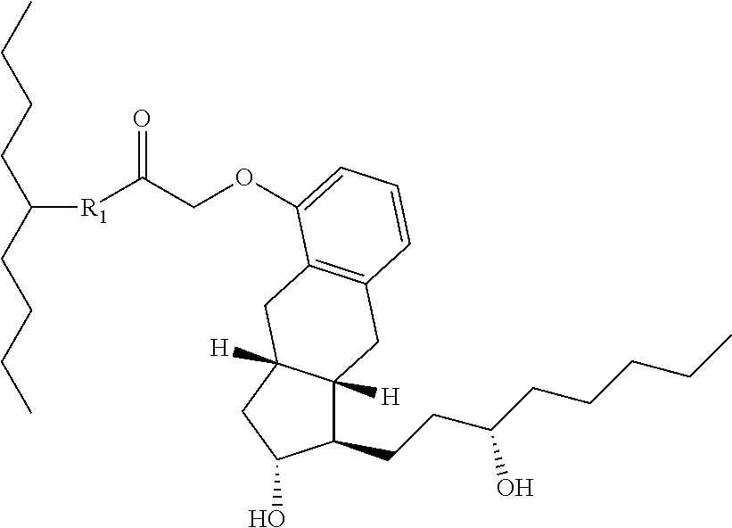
C([R1]C(COC1=CC=CC2=C1CC1([H])C([H])(C(CCC(CCCCC)O)C(O)C1)C2)=O)(CCCC)CCCC
